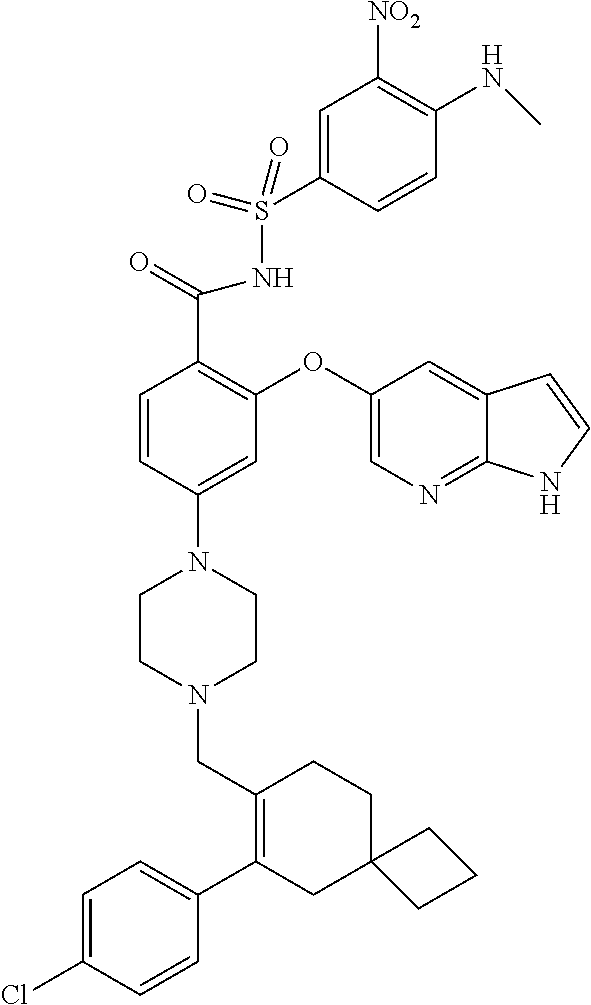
C1(C2=CC=C(Cl)C=C2)=C(CN2CCN(C3=CC(OC4=CN=C5C(=C4)C=CN5)=C(C(=O)NS(=O)(=O)C4=CC([NO2])=C(NC)C=C4)C=C3)CC2)CCC2(C1)CCC2
